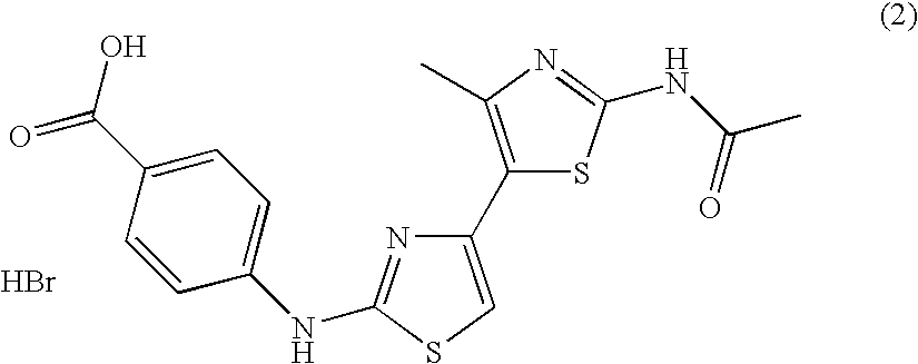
C1=C(C(O)=O)C=CC(NC2=NC(C3=C(C)N=C(NC(C)=O)S3)=CS2)=C1.Br
